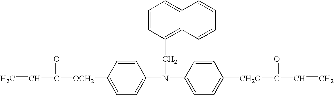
C=CC([OCH2]C1=CC=C(N(C2=CC=C([CH2O]C(C=C)=O)C=C2)CC2=C3C(=CC=C2)C=CC=C3)C=C1)=O
